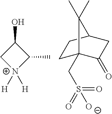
C1(O)C[N+]([H])([H])C1C.C1C2(CS(=O)(=O)[O-])C(=O)CC(C1)C2(C)C
